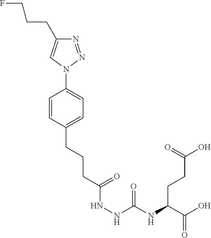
C(CC(NNC(=O)NC(CCC(O)=O)C(O)=O)=O)CC1=CC=C(N2N=NC(CCCF)=C2)C=C1
